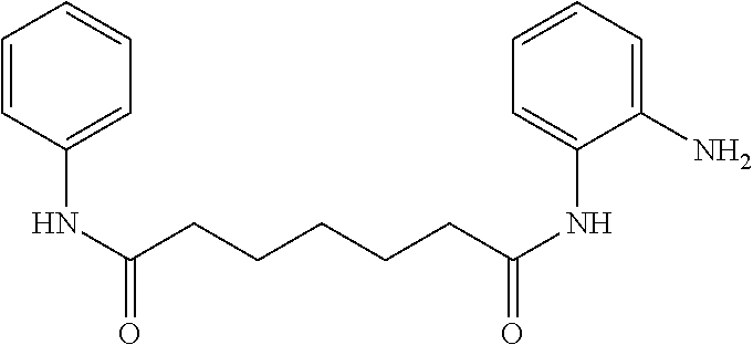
C1=CC(NC(CCCCCC(NC2=CC=CC=C2N)=O)=O)=CC=C1
